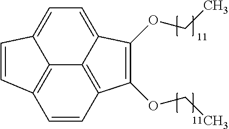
C12=C3C=CC4=C1C(=CC=C2C=C3)C(OCC)=C4OCC
